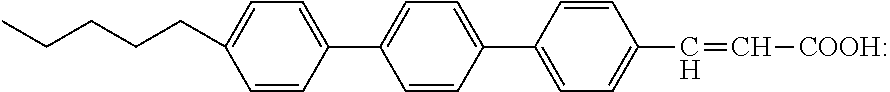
C1=CC(C2=CC=C(C3=CC=C(CCCCC)C=C3)C=C2)=CC=C1C=C[COOH:]
